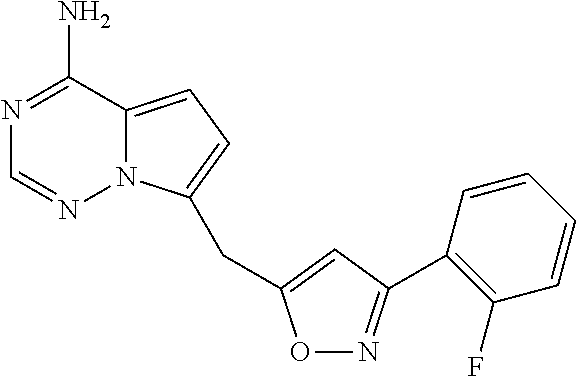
N1=C(N)C2=CC=C(CC3=CC(C4=C(F)C=CC=C4)=NO3)N2N=C1
